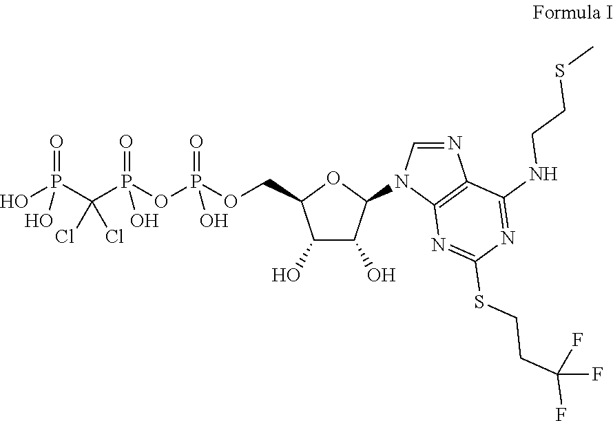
OP(C(P(OP(OCC1C(O)C(O)C(N2C=NC3=C2N=C(SCCC(F)(F)F)N=C3NCCSC)O1)(=O)O)(=O)O)(Cl)Cl)(=O)O
